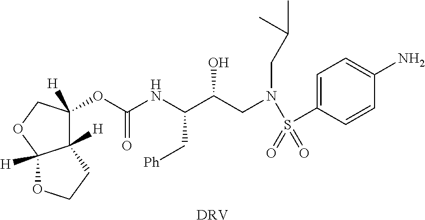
C12([H])C(OC(NC(C(CN(S(=O)(=O)C3=CC=C(N)C=C3)CC(C)C)O)C[Ph])=O)([H])COC1([H])OCC2.[DRV]
